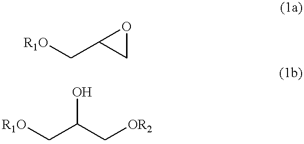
[R1O]CC1CO1.[R1O]CC(C[OR2])O
